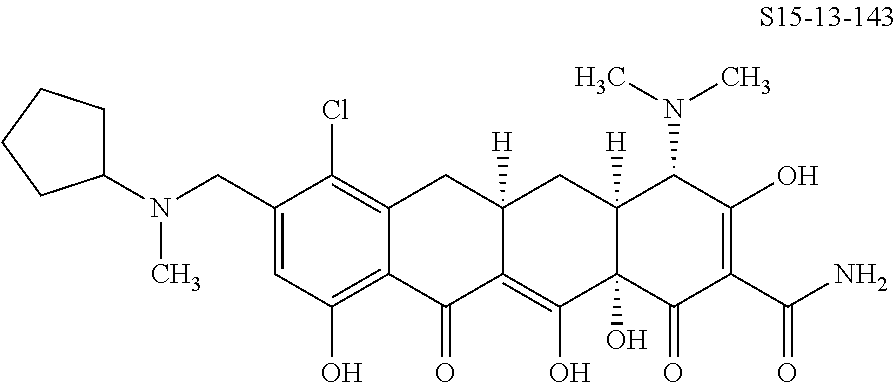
C1(CN(C)C2CCCC2)=CC(O)=C2C(=C1Cl)CC1([H])C(=C(O)C3(O)C([H])(C1)C(N(C)C)C(O)=C(C(N)=O)C3=O)C2=O
